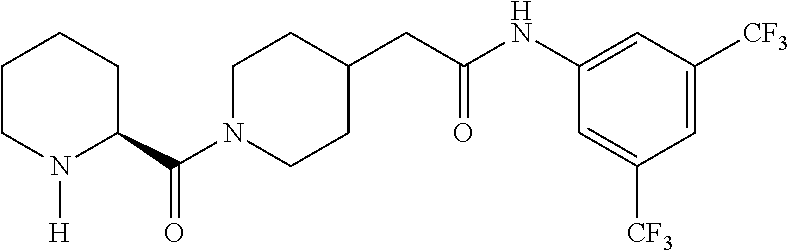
C(N1CCC(CC(NC2=CC([CF3])=CC([CF3])=C2)=O)CC1)(=O)C1CCCCN1[H]
